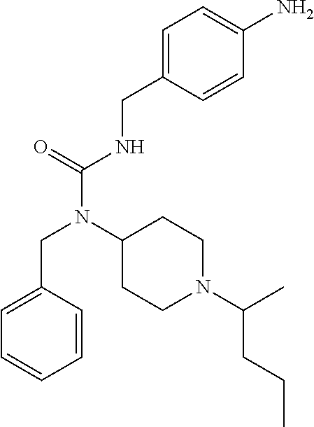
C(C1=CC=C(N)C=C1)NC(N(C1CCN(C(C)CCC)CC1)CC1=CC=CC=C1)=O
